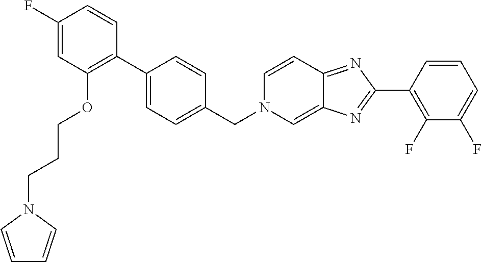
C1(F)=CC(OCCCN2C=CC=C2)=C(C2=CC=C(CN3C=C4C(=NC(C5=C(F)C(F)=CC=C5)=N4)C=C3)C=C2)C=C1
